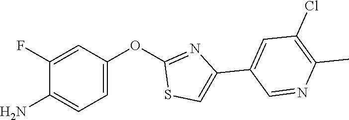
C1=C(OC2=NC(C3=CC(Cl)=C(C)N=C3)=CS2)C=C(F)C(N)=C1
